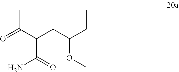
O=C(C(C(N)=O)CC(OC)CC)C
